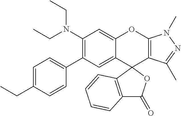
C1(N(CC)CC)=C(C2=CC=C(CC)C=C2)C=C2C(=C1)OC1=C(C(C)=NN1C)C21OC(=O)C2=C1C=CC=C2
